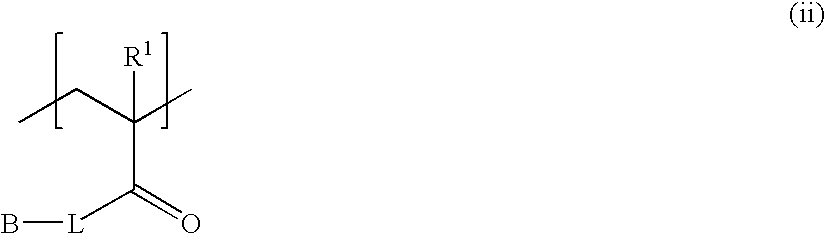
C(C(C)(CC)[R1])(=O)[L]B
